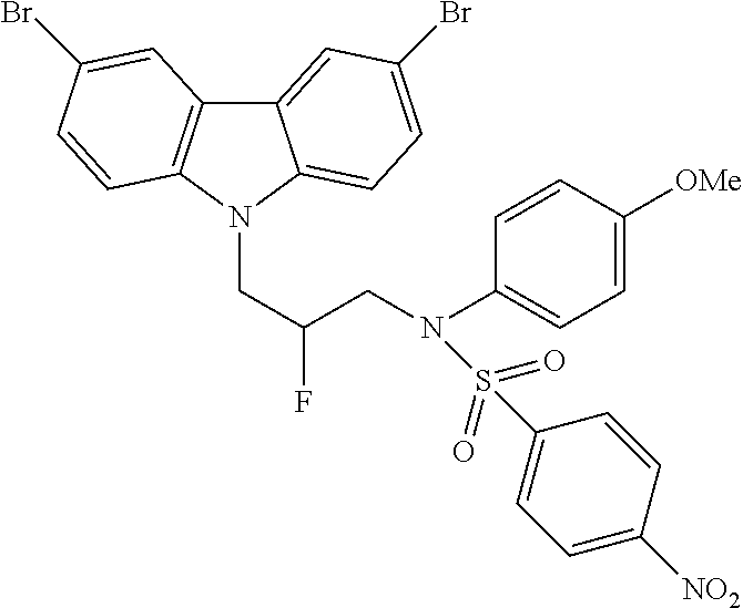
C12=CC(Br)=CC=C1N(CC(F)CN(C1=CC=C([OMe])C=C1)S(=O)(=O)C1=CC=C([NO2])C=C1)C1=C2C=C(Br)C=C1
